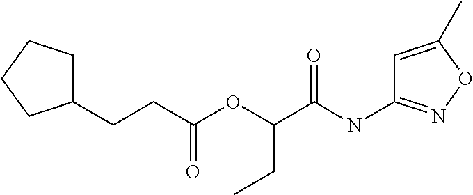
C(CC(OC(C(NC1=NOC(C)=C1)=O)CC)=O)C1CCCC1
